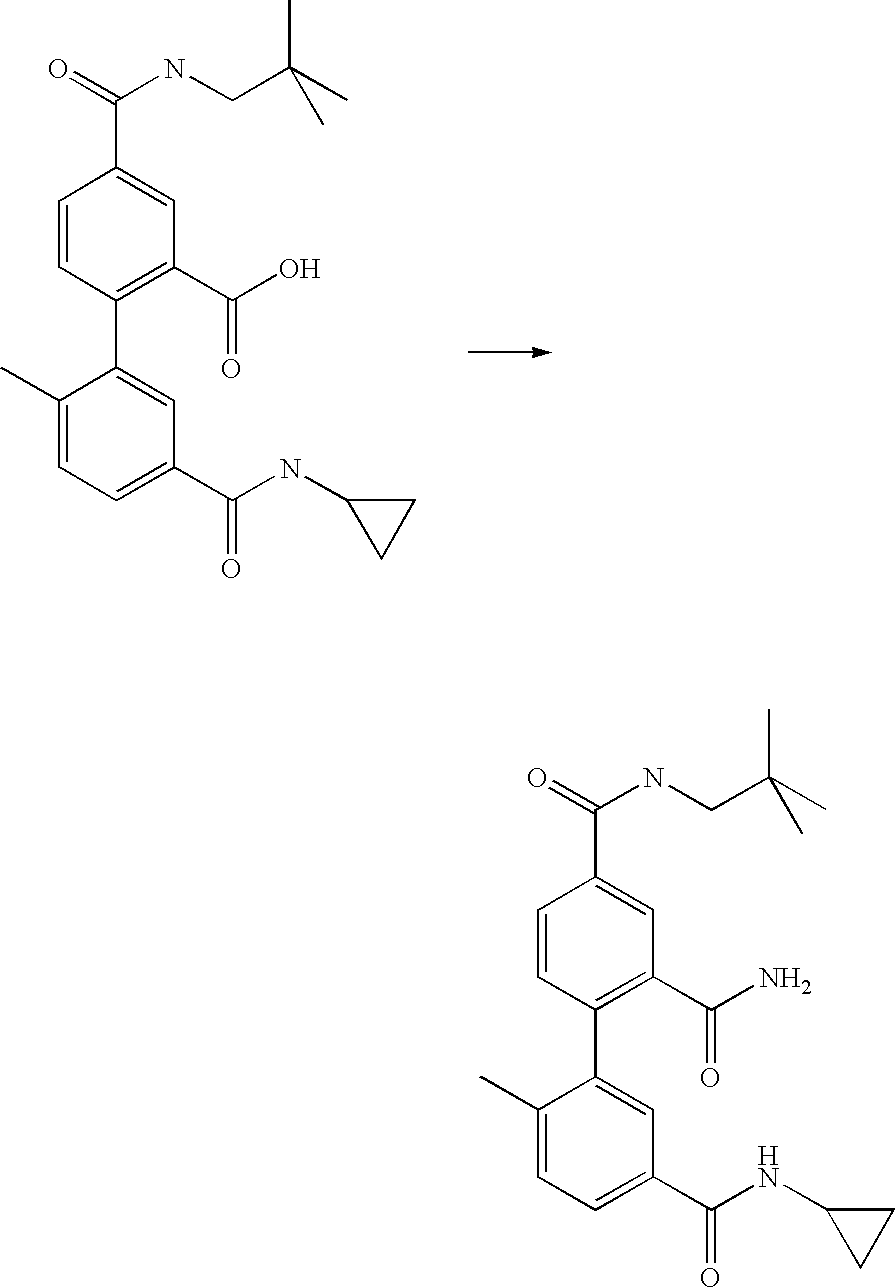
O=C(NCC(C)(C)C)C1=CC(C(=O)O)=C(C2=CC(C(NC3CC3)=O)=CC=C2C)C=C1.O=C(NCC(C)(C)C)C1=CC(C(N)=O)=C(C2=CC(C(NC3CC3)=O)=CC=C2C)C=C1
